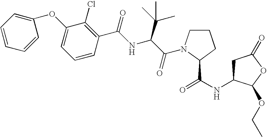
C1C(NC(=O)C2N(C(C(NC(C3=C(Cl)C(OC4=CC=CC=C4)=CC=C3)=O)C(C)(C)C)=O)CCC2)C(OCC)OC1=O
